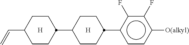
C1CC(C2CCC(c3ccc([O(alkyl)])c(F)c3F)CC2)CCC1C=C.[H].[H]
